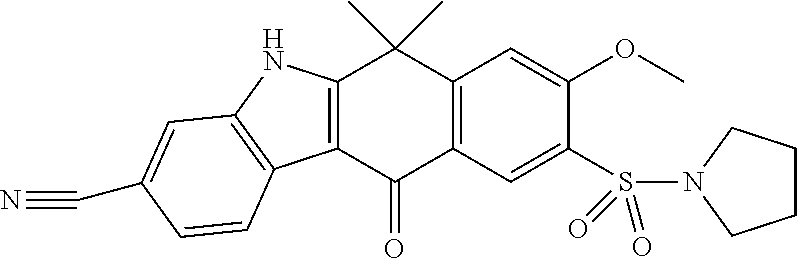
C12=C(C(=O)C3=C(C1(C)C)C=C(OC)C(S(N1CCCC1)(=O)=O)=C3)C1=C(N2)C=C(C#N)C=C1
